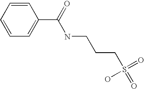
C1=CC=CC(C(=O)NCCCS(=O)(=O)O)=C1
